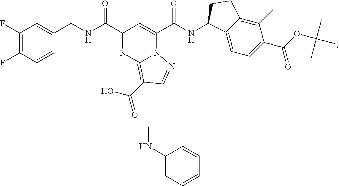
C1(F)=C(F)C=CC(CNC(=O)C2=NC3=C(C(=O)O)C=NN3C(C(NC3C4=CC=C(C(OC(C)(C)C)=O)C(C)=C4CC3)=O)=C2)=C1.C1(NC)=CC=CC=C1
